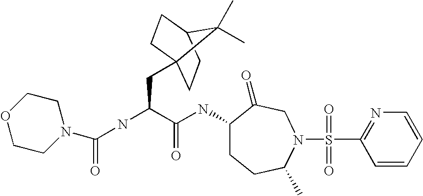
C1(NC(C(NC(=O)N2CCOCC2)CC23CCC(CC2)C3(C)C)=O)CCC(C)N(S(C2=NC=CC=C2)(=O)=O)CC1=O
